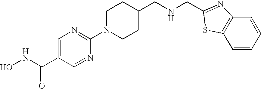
C1(N2CCC(CNCC3=NC4=C(C=CC=C4)S3)CC2)=NC=C(C(NO)=O)C=N1
